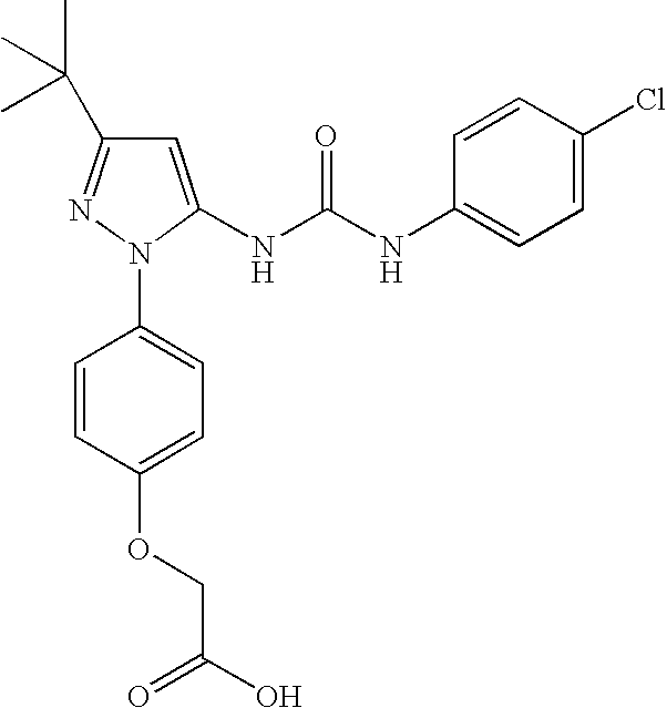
C1=CC(OCC(O)=O)=CC=C1N1N=C(C(C)(C)C)C=C1NC(NC1=CC=C(Cl)C=C1)=O
